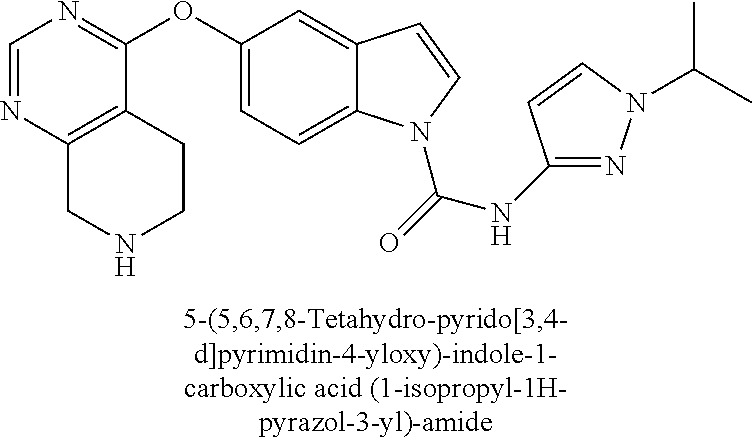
O(C1=CC=C2C(=C1)C=CN2C(=O)NC1=NN(C(C)C)C=C1)C1=NC=NC2=C1CCNC2
